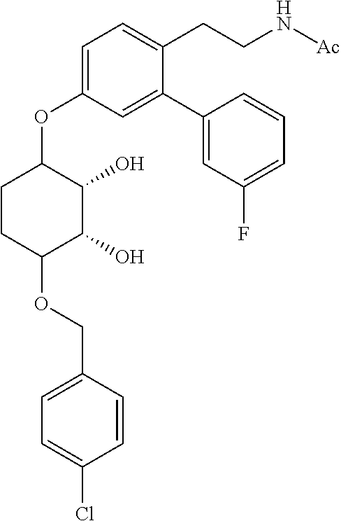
C1=C(OC2CCC(OCC3=CC=C(Cl)C=C3)C(O)C2O)C=C(C2=CC(F)=CC=C2)C(CCN[Ac])=C1
